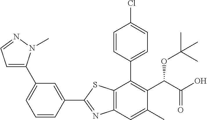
C1(C2=NC3=C(S2)C(C2=CC=C(Cl)C=C2)=C(C(C(O)=O)OC(C)(C)C)C(C)=C3)=CC(C2=CC=NN2C)=CC=C1
